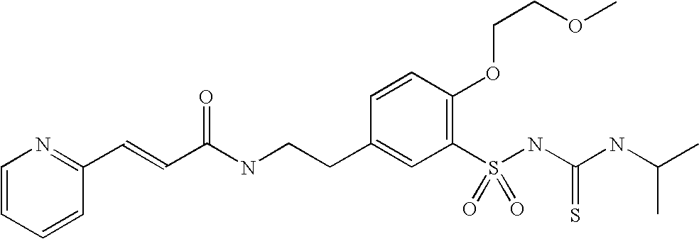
C1(C=CC(=O)NCCC2=CC(S(NC(NC(C)C)=S)(=O)=O)=C(OCCOC)C=C2)=NC=CC=C1
